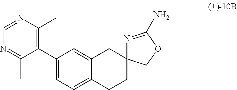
C1(C2=C(C)N=CN=C2C)=CC=C2C(=C1)CC1(CC2)N=C(N)OC1
